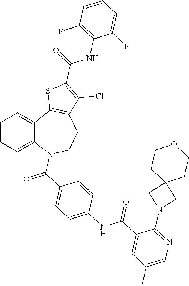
C1=CC=C2C(=C1)C1=C(CCN2C(C2=CC=C(NC(C3=CC(C)=CN=C3N3CC4(C3)CCOCC4)=O)C=C2)=O)C(Cl)=C(C(=O)NC2=C(F)C=CC=C2F)S1
